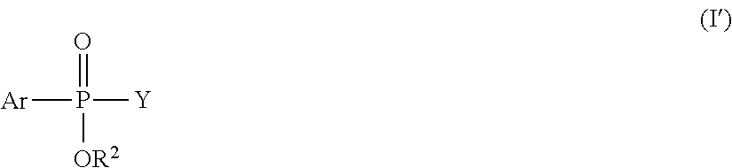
[Ar]P([Y])(=O)[OR2]
